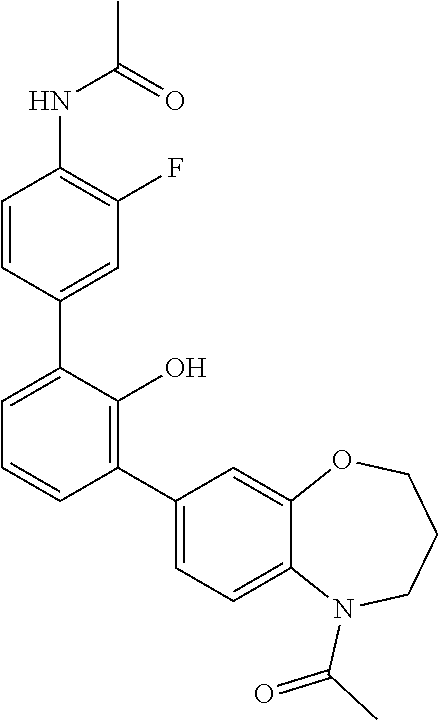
C1(NC(C)=O)=C(F)C=C(C2=CC=CC(C3=CC=C4C(=C3)OCCCN4C(C)=O)=C2O)C=C1
